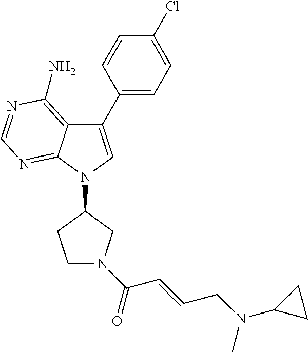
C1(C2=CC=C(Cl)C=C2)=CN(C2CN(C(=O)C=CCN(C3CC3)C)CC2)C2=NC=NC(N)=C12
